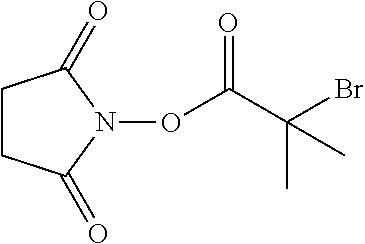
C1CC(=O)N(OC(C(Br)(C)C)=O)C1=O
